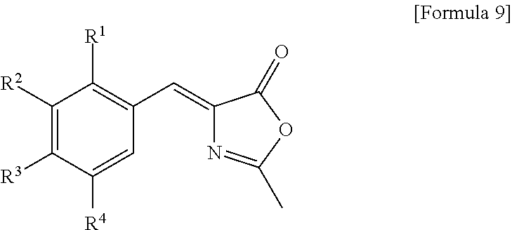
C1([R2])=C([R3])C([R4])=CC(C=C2N=C(C)OC2=O)=C1[R1]
